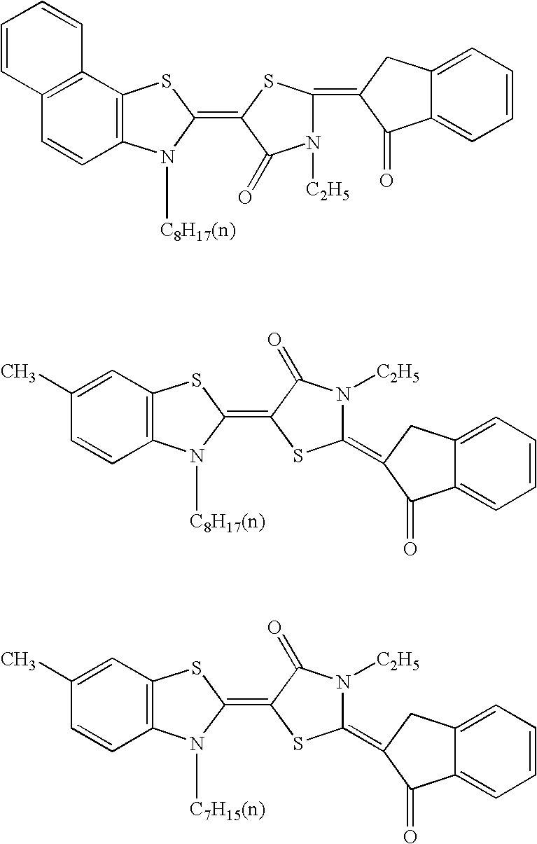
C1=CC2=C(C3=C1C=CC=C3)SC(=C1SC(=C3CC4=CC=CC=C4C3=O)N([C2H5])C1=O)N2[C8H17(n)].C1=CC2=C(C=C1C)SC(=C1C(=O)N([C2H5])C(=C3CC4=CC=CC=C4C3=O)S1)N2[C8H17(n)].C1=CC2=C(C=C1C)SC(=C1C(=O)N([C2H5])C(=C3CC4=CC=CC=C4C3=O)S1)N2[C7H15(n)]
